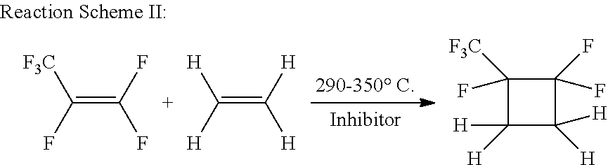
C(=C([H])[H])([H])[H].C1(F)(F)C([F3C])(F)C([H])([H])C1([H])[H].C(=C(F)F)(F)[F3C]
